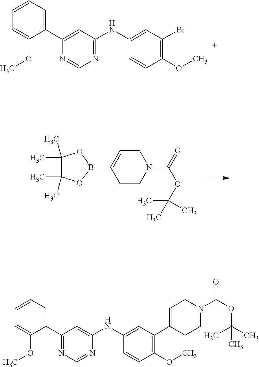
C1(C2=CC(NC3=CC(Br)=C(OC)C=C3)=NC=N2)=CC=CC=C1OC.C1CN(C(=O)OC(C)(C)C)CC=C1B1OC(C)(C)C(C)(C)O1.C1(C2=NC=NC(NC3=CC(C4=CCN(C(=O)OC(C)(C)C)CC4)=C(OC)C=C3)=C2)=CC=CC=C1OC
